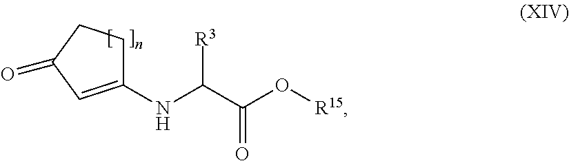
C1(NC(C(O[R15])=O)[R3])=CC(=O)CC1
